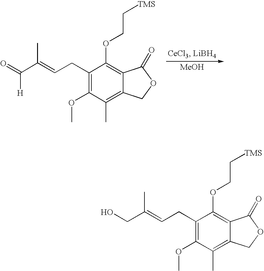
C1(CC=C(C(=O)[H])C)=C(OC)C(C)=C2C(=C1OCC[TMS])C(=O)OC2.[MeOH].C1(CC=C(C)CO)=C(OC)C(C)=C2C(=C1OCC[TMS])C(=O)OC2
